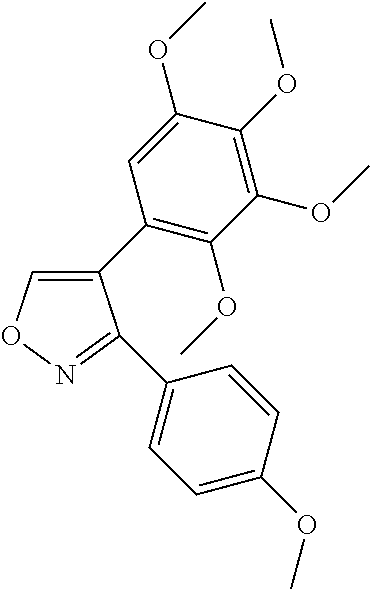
C1(C2=C(OC)C(OC)=C(OC)C(OC)=C2)=CON=C1C1=CC=C(OC)C=C1
